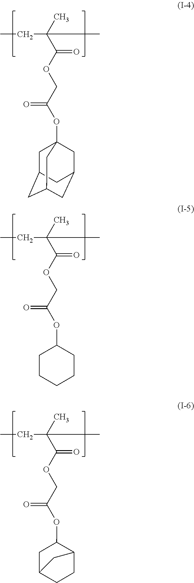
CCC(C(=O)OCC(OC12CC3CC(CC(C1)C3)C2)=O)(C)C.CCC(C(=O)OCC(OC1CCCCC1)=O)(C)C.CCC(C(=O)OCC(OC1C2CCC(C1)C2)=O)(C)C
